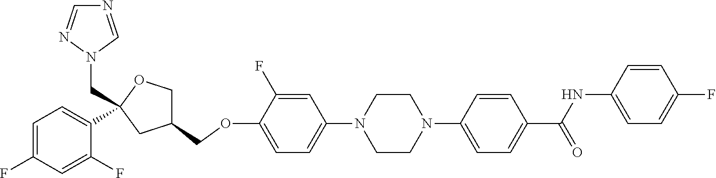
C1=C(F)C(OCC2COC(CN3C=NC=N3)(C3=CC=C(F)C=C3F)C2)=CC=C1N1CCN(C2=CC=C(C(NC3=CC=C(F)C=C3)=O)C=C2)CC1
